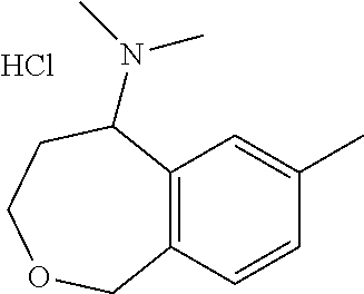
C12=C(C=C(C)C=C1)C(N(C)C)CCOC2.Cl
